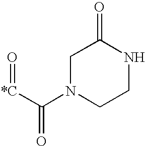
C([*C]=O)(N1CCNC(=O)C1)=O
